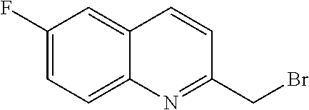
C12=CC(F)=CC=C1N=C(CBr)C=C2
